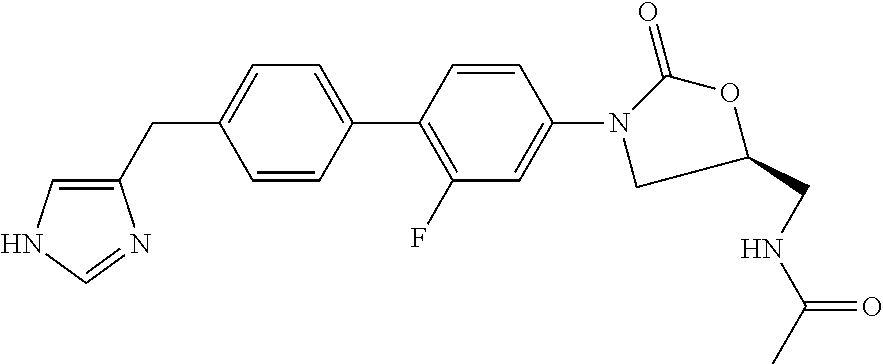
C1(CC2=CNC=N2)=CC=C(C2=C(F)C=C(N3CC(CNC(=O)C)OC3=O)C=C2)C=C1
